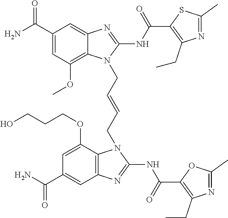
NC(C1=CC(OC)=C2C(=C1)N=C(NC(=O)C1=C(CC)N=C(C)S1)N2CC=CCN1C2=C(C=C(C(N)=O)C=C2OCCCO)N=C1NC(=O)C1=C(CC)N=C(C)O1)=O
